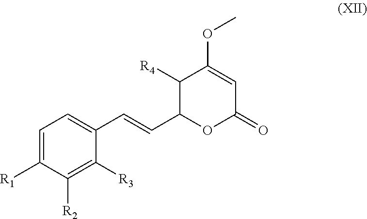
C1=C([R1])C([R2])=C([R3])C(C=CC2OC(=O)C=C(OC)C2[R4])=C1
